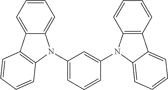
C1(N2C3=CC=CC=C3C3=C2C=CC=C3)=CC=CC(N2C3=C(C4=CC=CC=C24)C=CC=C3)=C1
